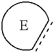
cc.[E]
